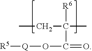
CCC(C)([R6])C(=O)O[Q][R5]
